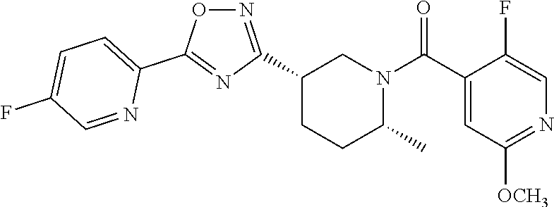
C1(C2=NOC(C3=CC=C(F)C=N3)=N2)CCC(C)N(C(C2=CC([OCH3])=NC=C2F)=O)C1
